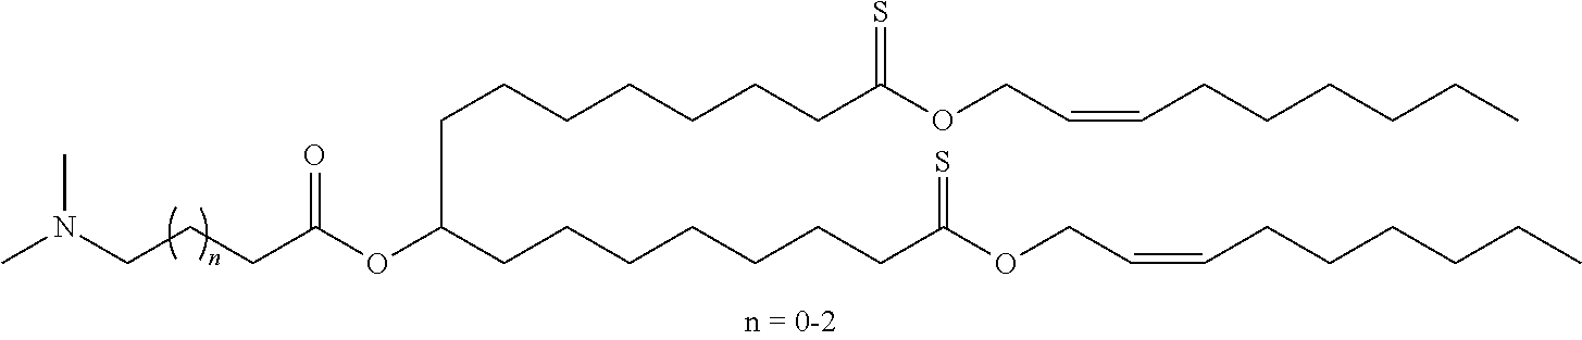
N(CCCC(OC(CCCCCCCC(OCC=CCCCCCC)=S)CCCCCCCC(OCC=CCCCCCC)=S)=O)(C)C
